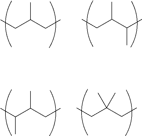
CCC(C(C)C)C.CCC(CC)C.CC(C(CC)C)C.CCC(CC)(C)C
